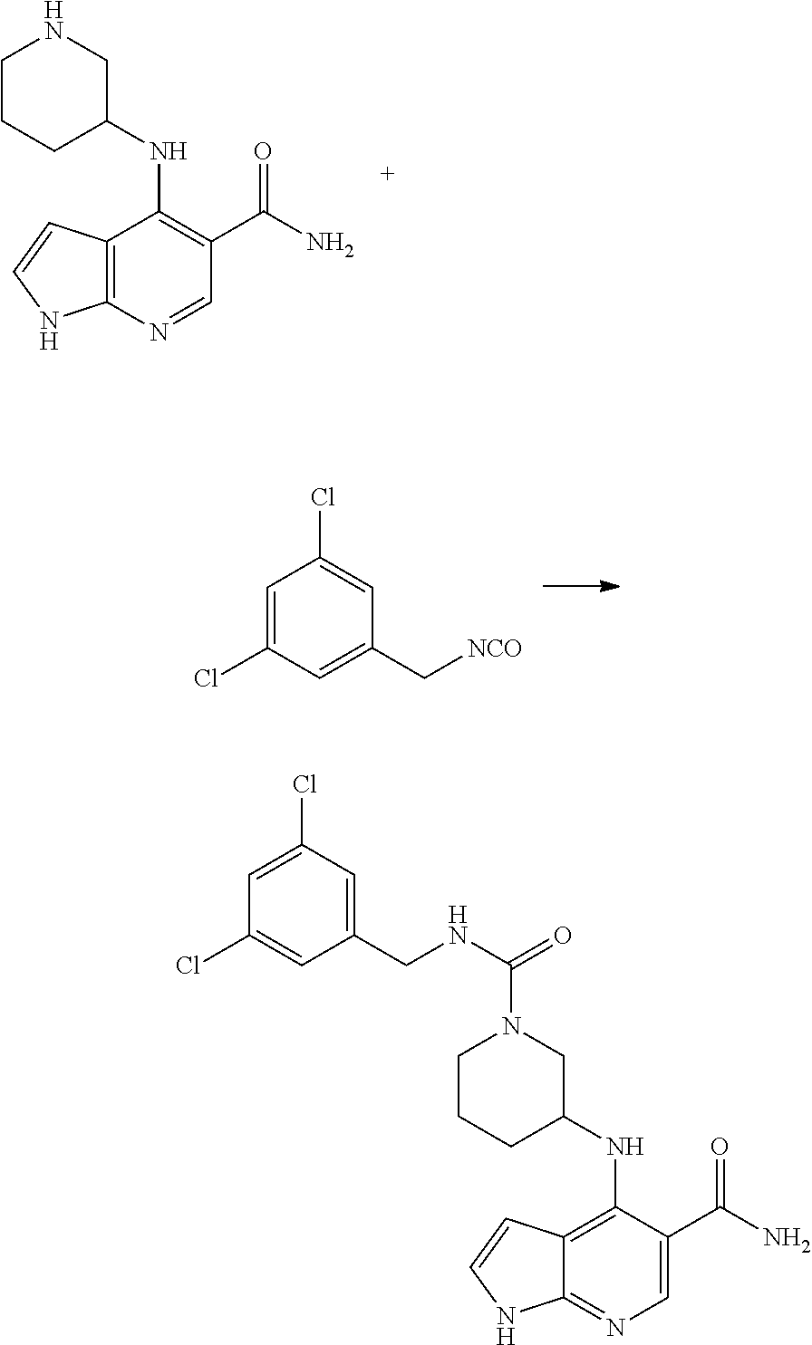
C12=C(N=CC(C(N)=O)=C1NC1CNCCC1)NC=C2.C([NCO])C1=CC(Cl)=CC(Cl)=C1.C12=C(NC3CN(C(NCC4=CC(Cl)=CC(Cl)=C4)=O)CCC3)C(C(N)=O)=CN=C1NC=C2
